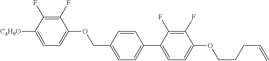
C1(F)=C(F)C([C4H9O])=CC=C1OCC1=CC=C(C2=CC=C(OCCCC=C)C(F)=C2F)C=C1
